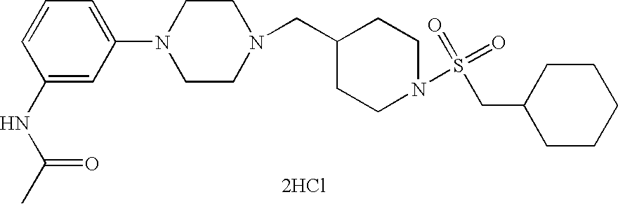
C1(NC(C)=O)=CC(N2CCN(CC3CCN(S(=O)(=O)CC4CCCCC4)CC3)CC2)=CC=C1.[2HCl]
